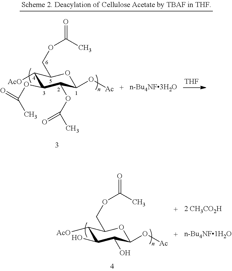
[THF].C1([AcO])C(OC(C)=O)C(OC(C)=O)C(O[Ac])OC1COC(=O)C.C1([AcO])C(O)C(O)C(O[Ac])OC1COC(=O)C
